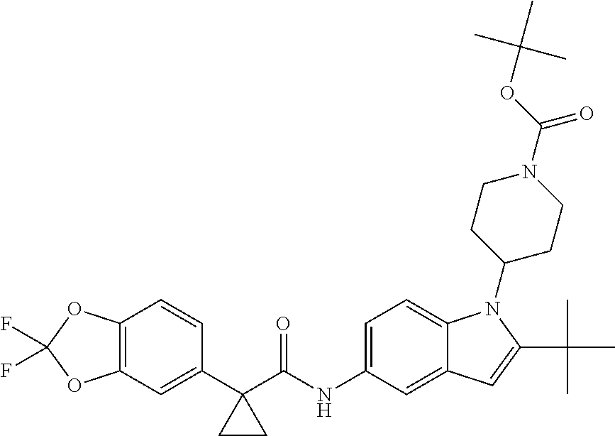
C12=C(C=C(C3(C(NC4=CC=C5C(=C4)C=C(C(C)(C)C)N5C4CCN(C(OC(C)(C)C)=O)CC4)=O)CC3)C=C1)OC(F)(F)O2
